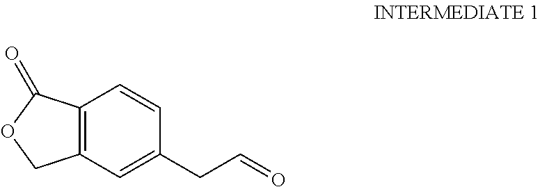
C12=C(C=C(CC=O)C=C1)COC2=O
